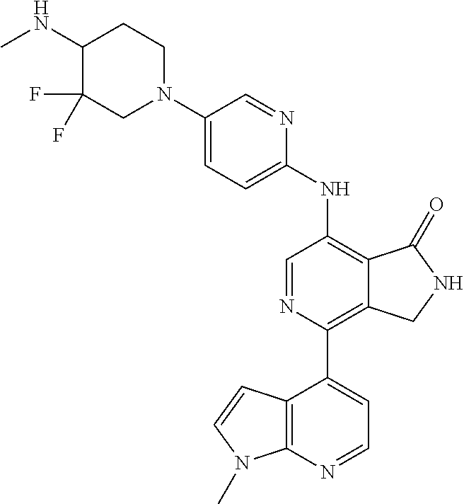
C1(N2CCC(NC)C(F)(F)C2)=CC=C(NC2=C3C(=C(C4=CC=NC5=C4C=CN5C)N=C2)CNC3=O)N=C1
